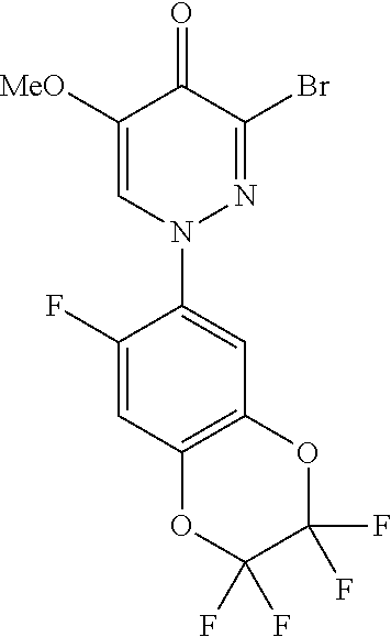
C1([MeO])=CN(C2=CC3=C(C=C2F)OC(F)(F)C(F)(F)O3)N=C(Br)C1=O
